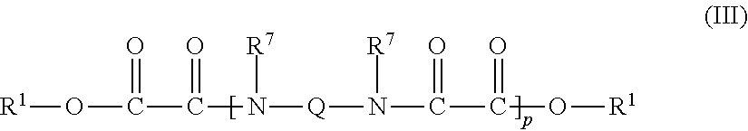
[R1]OC(=O)C(=O)N([R7])[Q]N([R7])C(C(=O)O[R1])=O
